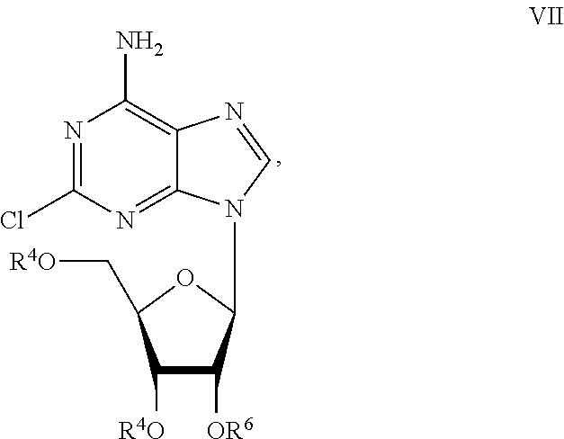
C1([R4O])C([OR6])C(N2C3=NC(Cl)=NC(N)=C3N=C2)OC1C[R4O]
